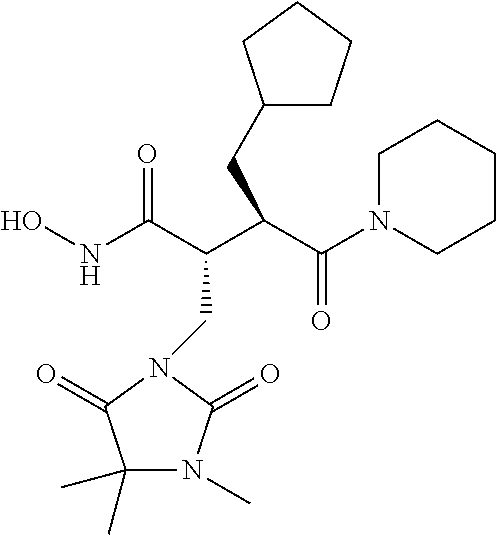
C1(C)(C)N(C)C(=O)N(CC(C(NO)=O)C(C(N2CCCCC2)=O)CC2CCCC2)C1=O
